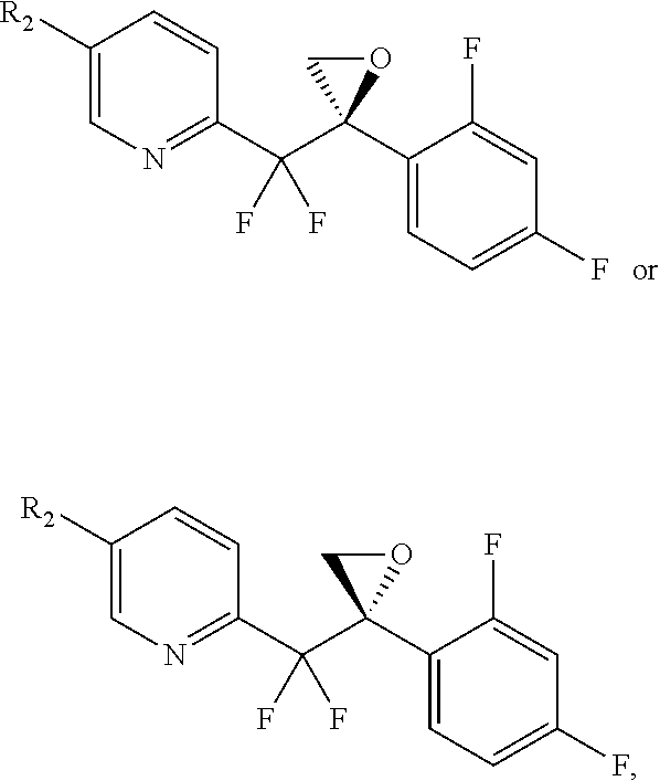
C1([R2])=CN=C(C(C2(C3=CC=C(F)C=C3F)CO2)(F)F)C=C1.C1([R2])=CN=C(C(C2(C3=CC=C(F)C=C3F)CO2)(F)F)C=C1
